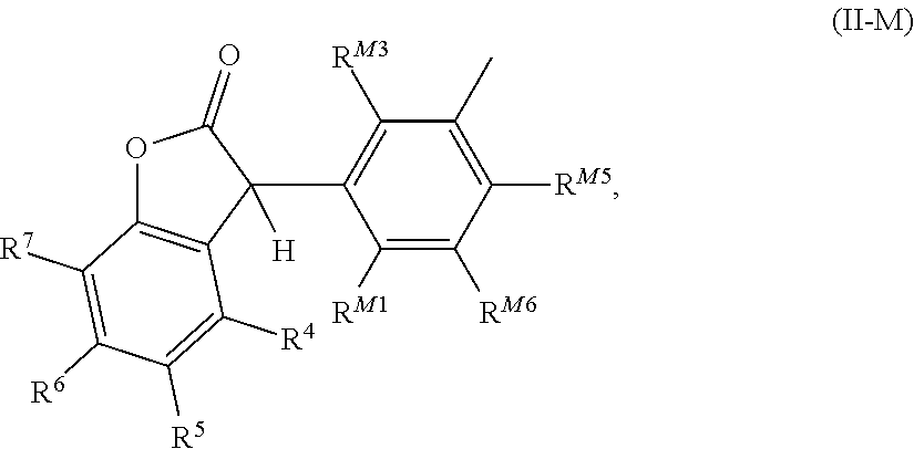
O1C2=C(C(C3=C([RM3])C(C)=C([RM5])C([RM6])=C3[RM1])([H])C1=O)C([R4])=C([R5])C([R6])=C2[R7]
